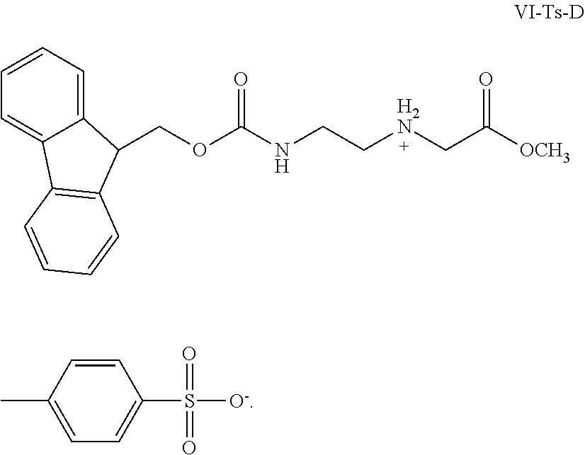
C(OC(NCC[H2N]CC([OCH3])=O)=O)C1C2=CC=CC=C2C2=C1C=CC=C2.CC1=CC=C(S(=O)(=O)[O-])C=C1
